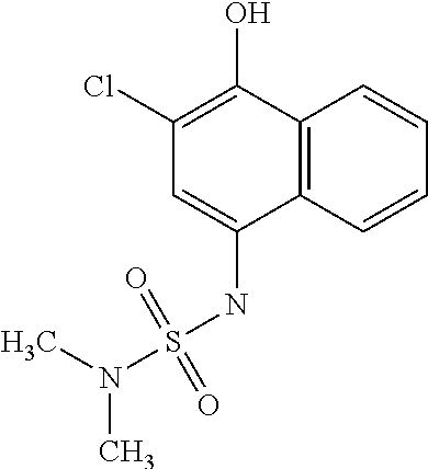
C12=C(C=CC=C1)C(NS(N(C)C)(=O)=O)=CC(Cl)=C2O
